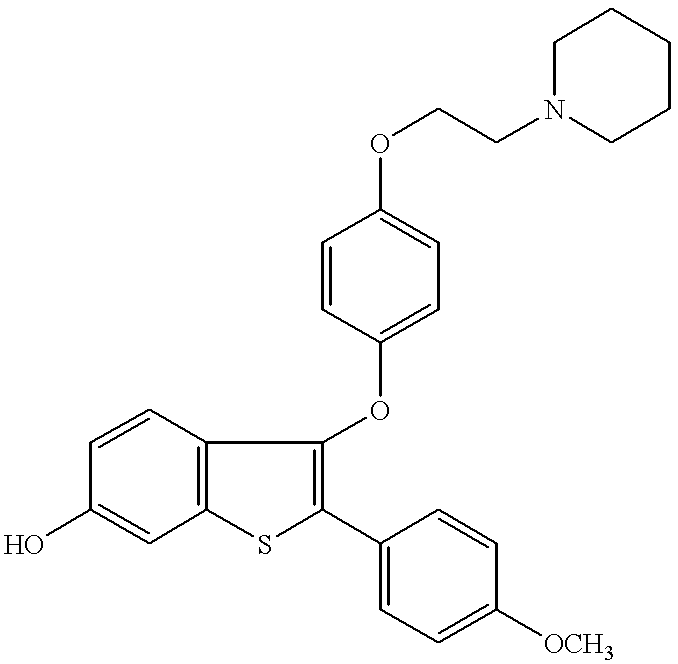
C1N(CCOC2=CC=C(OC3=C(C4=CC=C([OCH3])C=C4)SC4=C3C=CC(O)=C4)C=C2)CCCC1
